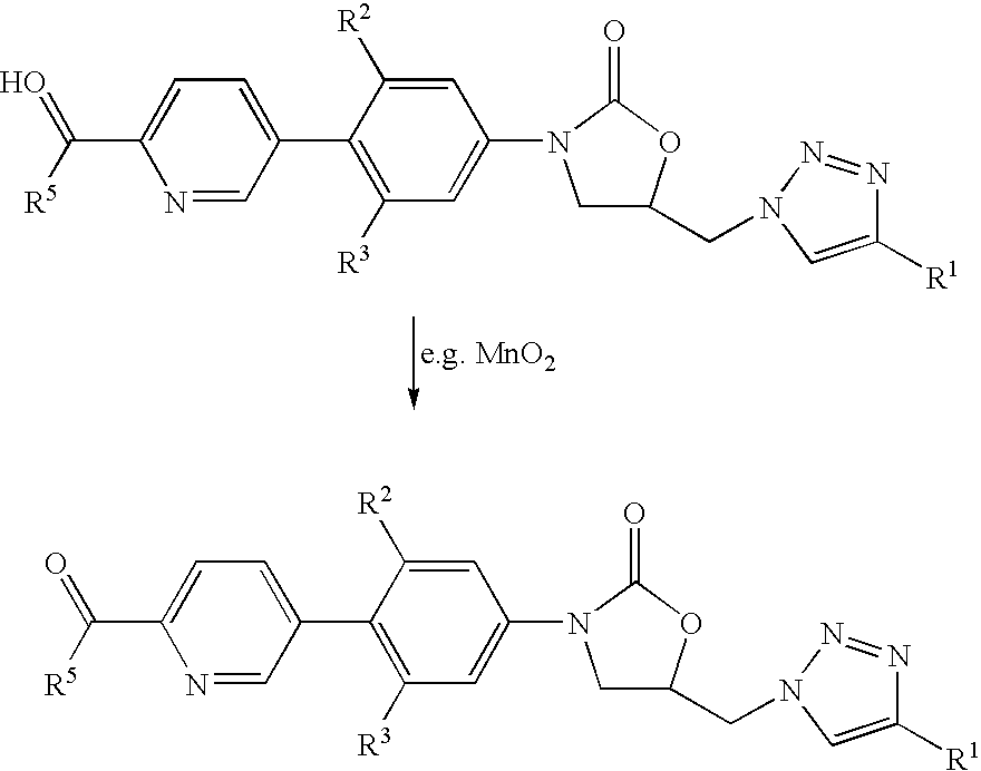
C(C1=CC=C(C2=C([R3])C=C(N3CC(CN4N=NC([R1])=C4)OC3=O)C=C2[R2])C=N1)(=O)[R5].C(C1=CC=C(C2=C([R3])C=C(N3CC(CN4N=NC([R1])=C4)OC3=O)C=C2[R2])C=N1)(=O)[R5]
